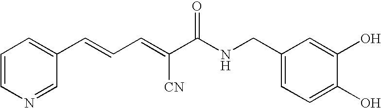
C1=CN=CC(C=CC=C(C(NCC2=CC=C(O)C(O)=C2)=O)[CN])=C1
